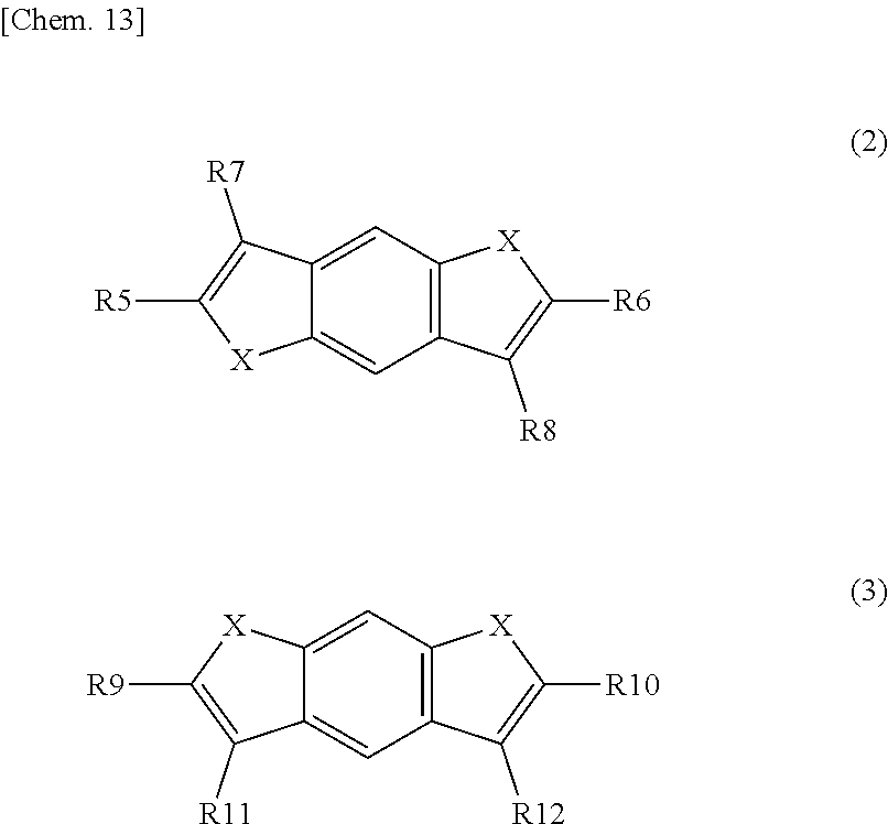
C12=CC3=C(C=C1[X]C([R5])=C2[R7])C([R8])=C([R6])[X]3.C12=CC3=C(C=C1C([R11])=C([R9])[X]2)C([R12])=C([R10])[X]3
